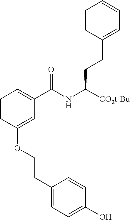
C1=CC(OCCC2=CC=C(O)C=C2)=CC(C(NC([CO2t-Bu])CCC2=CC=CC=C2)=O)=C1
